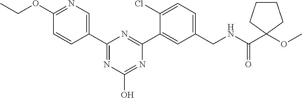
C1(C2=CN=C(OCC)C=C2)=NC(O)=NC(C2=CC(CNC(=O)C3(OC)CCCC3)=CC=C2Cl)=N1
